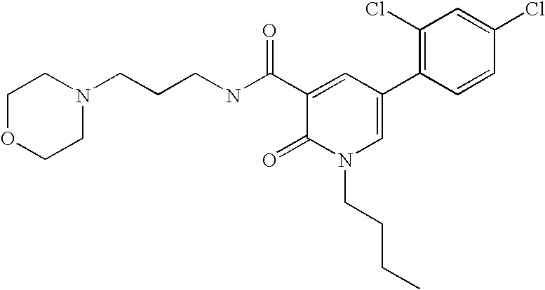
C(CNC(C1=CC(C2=C(Cl)C=C(Cl)C=C2)=CN(CCCC)C1=O)=O)CN1CCOCC1
